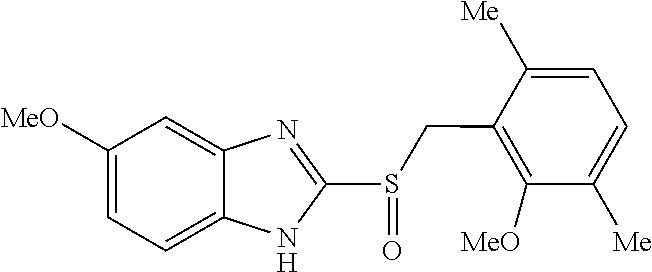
[MeO]C1=CC=C2NC(S(CC3=C([MeO])C([Me])=CC=C3[Me])=O)=NC2=C1
